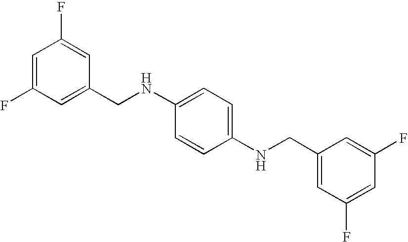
C1(F)=CC(F)=CC(CNC2=CC=C(NCC3=CC(F)=CC(F)=C3)C=C2)=C1
